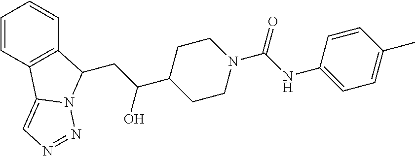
C1=CC2=C(C=C1)C(CC(C1CCN(C(=O)NC3=CC=C(C)C=C3)CC1)O)N1C2=CN=N1
